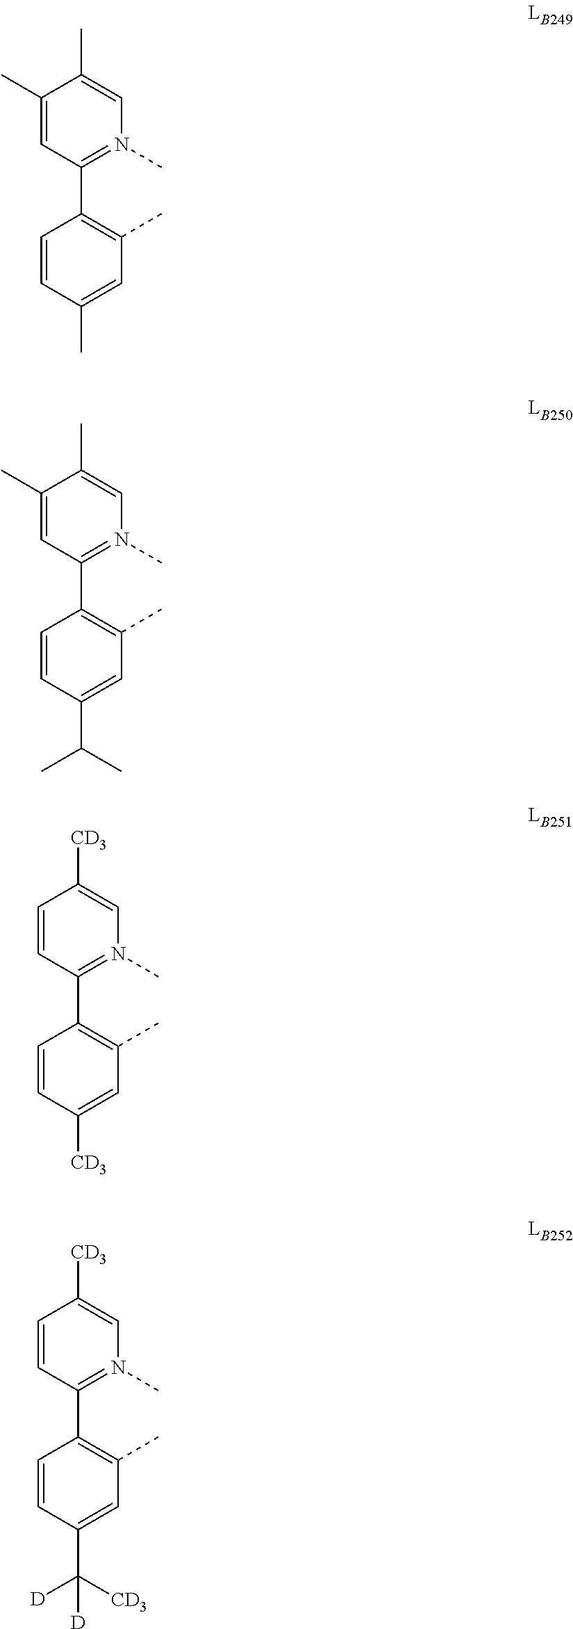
C1(C)=CC(C2=C(C)C=C(C)C=C2)=N(C)C=C1C.C1(C)=CC(C2=C(C)C=C(C(C)C)C=C2)=N(C)C=C1C.C1=CC(C2=C(C)C=C([CD3])C=C2)=N(C)C=C1[CD3].C1=CC(C2=C(C)C=C(C([CD3])([D])[D])C=C2)=N(C)C=C1[CD3]
